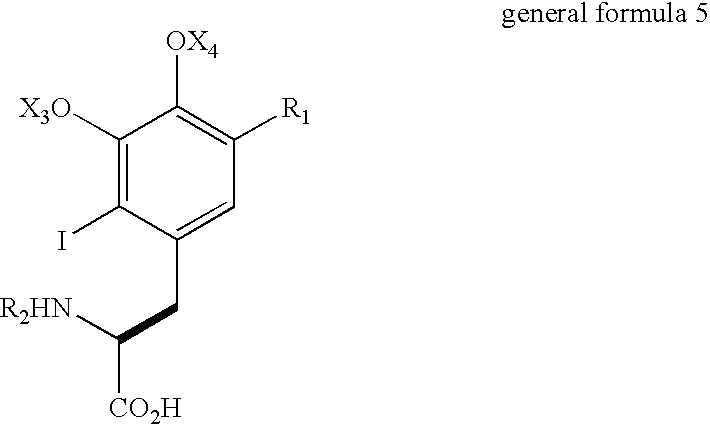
C1([X3O])=C(I)C(CC([R2HN])[CO2H])=CC([R1])=C1[OX4]
